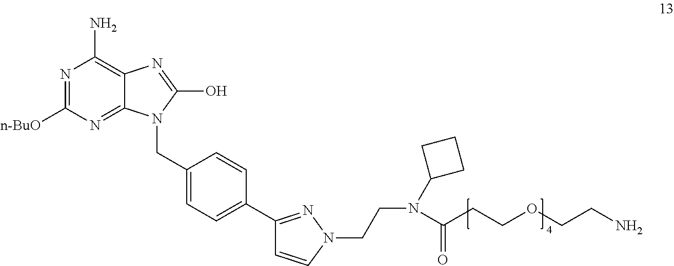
N1=C([n-BuO])N=C2C(=C1N)N=C(O)N2CC1=CC=C(C2=NN(CCN(C(CCOCCN)=O)C3CCC3)C=C2)C=C1
